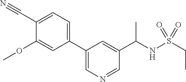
C1(C(NS(CC)(=O)=O)C)=CC(C2=CC=C(C#N)C(OC)=C2)=CN=C1
